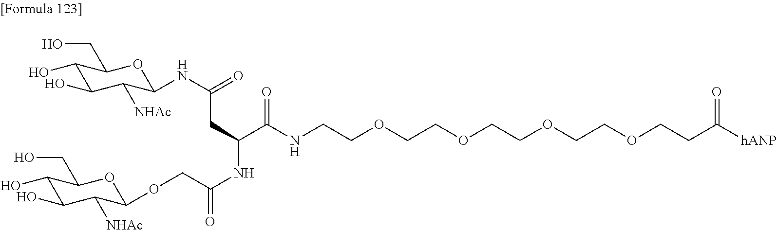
C1(O)C(O)C([NHAc])C(NC(CC(C(NCCOCCOCCOCCOCCC([hANP])=O)=O)NC(=O)COC2C([NHAc])C(O)C(O)C(CO)O2)=O)OC1CO
